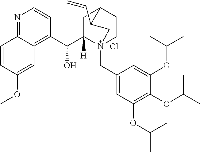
N1=C2C(=C(C(C3([H])N4(CC5=CC(OC(C)C)=C(OC(C)C)C(OC(C)C)=C5)CCC(C3)C(C=C)C4)O)C=C1)C=C(OC)C=C2.Cl
